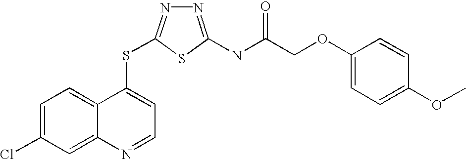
C1=C(Cl)C=C2C(=C1)C(SC1=NN=C(NC(=O)COC3=CC=C(OC)C=C3)S1)=CC=N2
